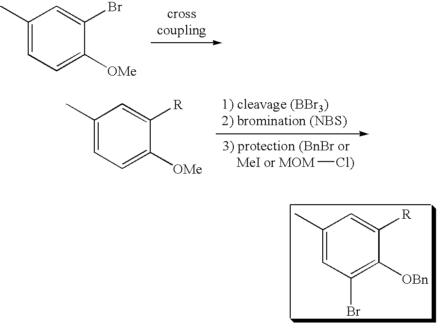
C1(C)=CC=C([OMe])C(Br)=C1.C1(C)=CC=C([OMe])C([R])=C1.[MOM][Cl)].C1(C)=CC(Br)=C([OBn])C([R])=C1
